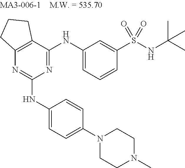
C12=C(C(NC3=CC=CC(S(NC(C)(C)C)(=O)=O)=C3)=NC(NC3=CC=C(N4CCN(C)CC4)C=C3)=N1)CCC2
